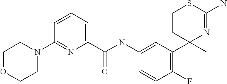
C(NC1=CC(C2(C)N=C(N)SCC2)=C(F)C=C1)(=O)C1=CC=CC(N2CCOCC2)=N1
